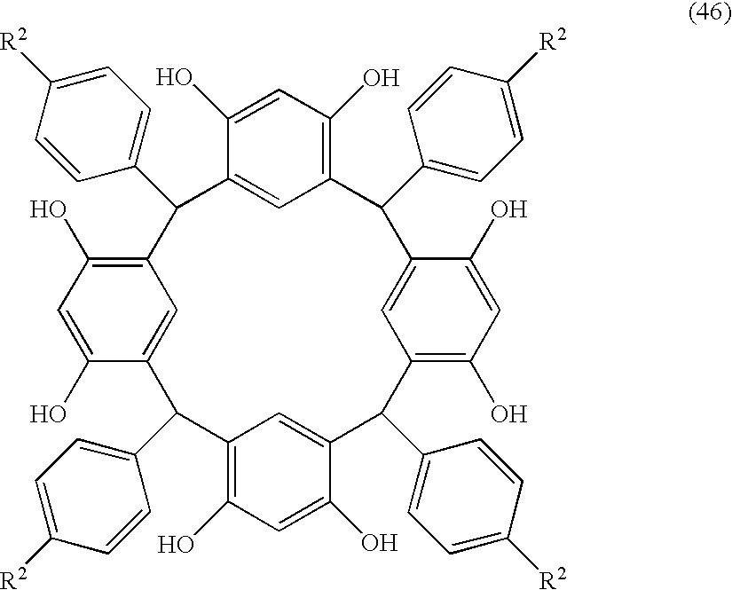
C1(O)=CC(O)=C2C=C1C(C1=CC=C([R2])C=C1)C1=C(O)C=C(O)C(=C1)C(C1=CC=C([R2])C=C1)C1=C(O)C=C(O)C(=C1)C(C1=CC=C([R2])C=C1)C1=C(O)C=C(O)C(=C1)C2C1=CC=C([R2])C=C1
